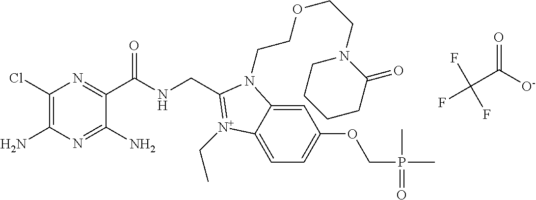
C1(Cl)=C(N)N=C(N)C(C(NCC2=[N+](CC)C3=CC=C(OCP(C)(=O)C)C=C3N2CCOCCN2CCCCC2=O)=O)=N1.C(C(=O)[O-])(F)(F)F
